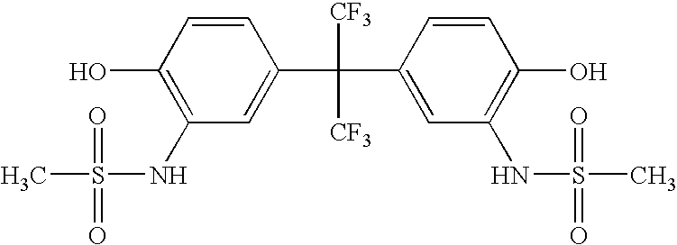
C1=CC(O)=C(NS(C)(=O)=O)C=C1C(C1=CC(NS(C)(=O)=O)=C(O)C=C1)([CF3])[CF3]
